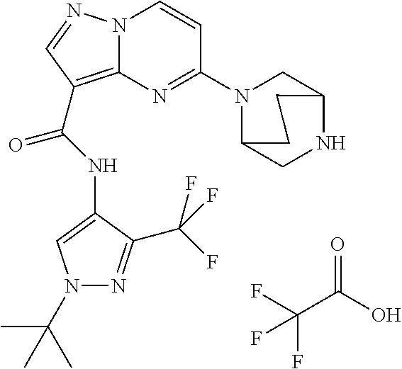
FC(C(O)=O)(F)F.N(C(=O)C1=C2N(N=C1)C=CC(N1C3CNC(C1)CC3)=N2)C1=CN(C(C)(C)C)N=C1C(F)(F)F
